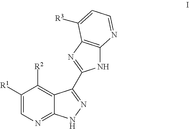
[R1]C1=CN=C2C(=C1[R2])C(C1=NC3=C(N1)N=CC=C3[R3])=NN2
